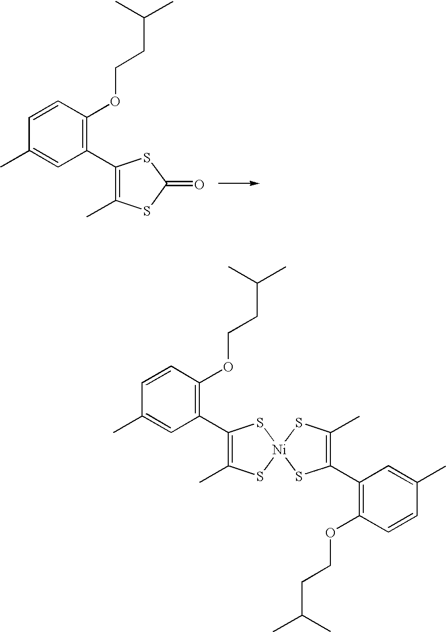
C1=CC(OCCC(C)C)=C(C2=C(C)SC(=O)S2)C=C1C.C1=CC(OCCC(C)C)=C(C2=C(C)S[Ni]3(S2)SC(C)=C(C2=C(OCCC(C)C)C=CC(C)=C2)S3)C=C1C
